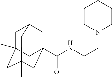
C1C2(C)CC3(C)CC(C(NCCN4CCCCC4)=O)(CC1C3)C2
